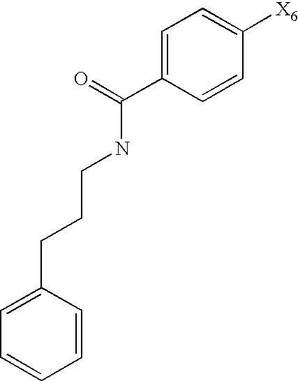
C1=CC(CCCNC(C2=CC=C([X6])C=C2)=O)=CC=C1
